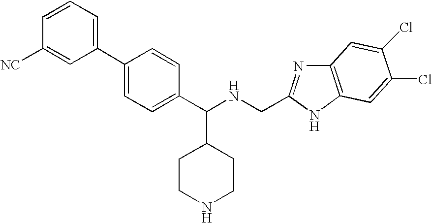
C1=CC=C(C2=CC=C(C(NCC3=NC4=C(N3)C=C(Cl)C(Cl)=C4)C3CCNCC3)C=C2)C=C1[NC]
